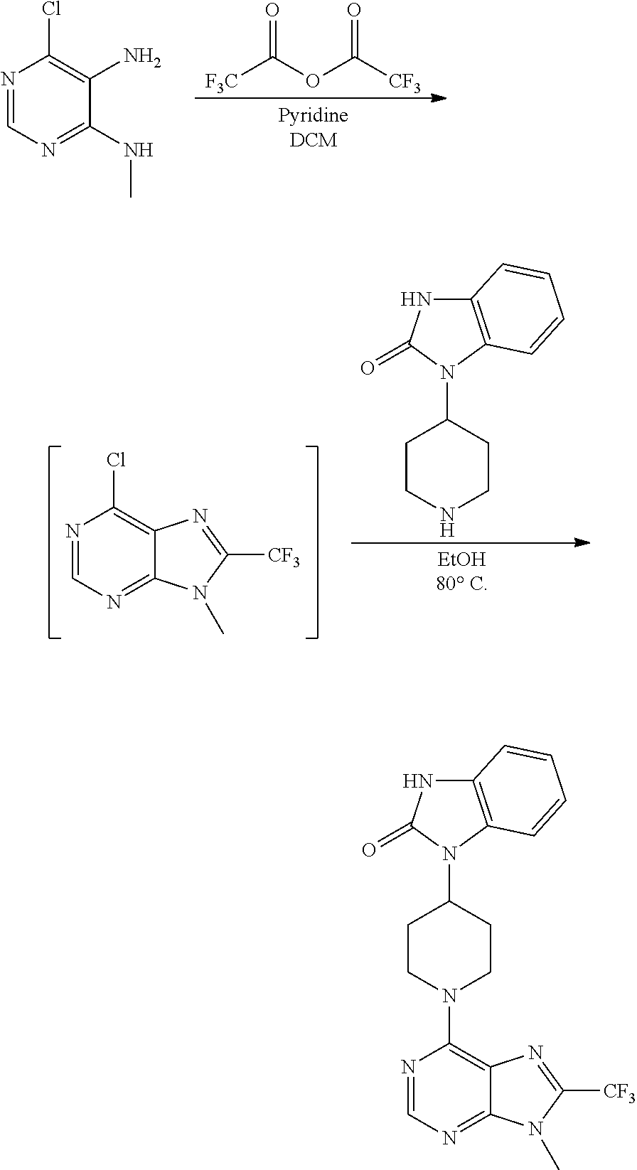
N1=CN=C2C(=C1N1CCC(N3C4=C(NC3=O)C=CC=C4)CC1)N=C([CF3])N2C.N1=CN=C(NC)C(N)=C1Cl.[F3C]C(OC([CF3])=O)=O.N1=CN=C2C(=C1Cl)N=C([CF3])N2C.[EtOH80 C].C1CNCCC1N1C2=C(NC1=O)C=CC=C2
